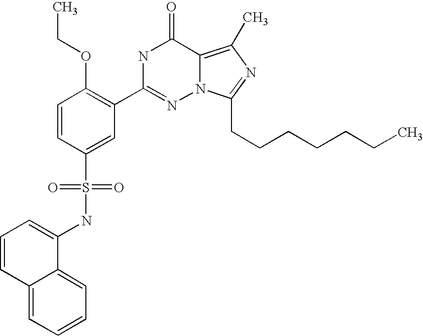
C1=CC(S(NC2=CC=CC3=CC=CC=C23)(=O)=O)=CC(C2=NN3C(=C(C)N=C3CCCCCCC)C(=O)N2)=C1OCC
